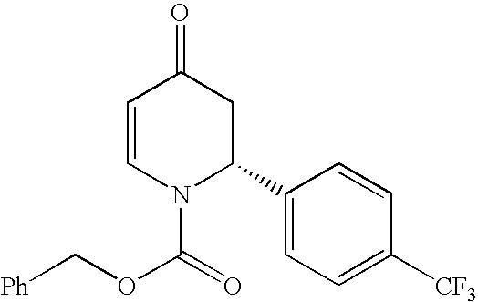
C1=CN(C(=O)OC[Ph])C(C2=CC=C([CF3])C=C2)CC1=O
